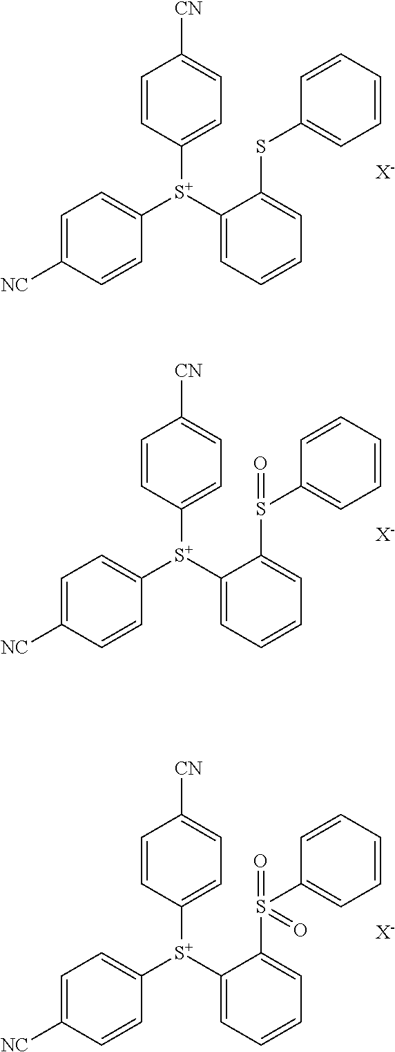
C1=CC([S+](C2=CC=CC=C2SC2=CC=CC=C2)C2=CC=C([NC])C=C2)=CC=C1[CN].[X-].C1=CC([S+](C2=CC=CC=C2S(C2=CC=CC=C2)=O)C2=CC=C([NC])C=C2)=CC=C1[CN].[X-].C1=CC([S+](C2=CC=CC=C2S(C2=CC=CC=C2)(=O)=O)C2=CC=C([NC])C=C2)=CC=C1[CN].[X-]
